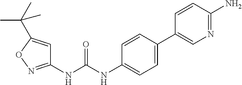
C1(NC(NC2=CC=C(C3=CN=C(N)C=C3)C=C2)=O)=NOC(C(C)(C)C)=C1
